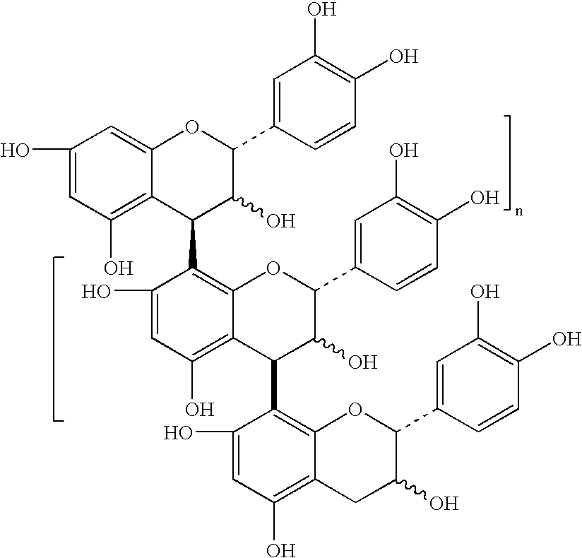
OC1=CC(O)=C2C(=C1)OC(C1=CC(O)=C(O)C=C1)C(O)C2C1=C2C(=C(O)C=C1O)C(C1=C3C(=C(O)C=C1O)CC(O)C(C1=CC(O)=C(O)C=C1)O3)C(O)C(C1=CC(O)=C(O)C=C1)O2
